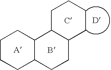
C12C(CCC3C1CCCC3)CCCC2
